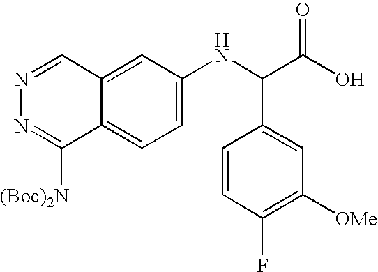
C1=C(NC(C(O)=O)C2=CC([OMe])=C(F)C=C2)C=C2C(=C1)C([(Boc)2N])=NN=C2
